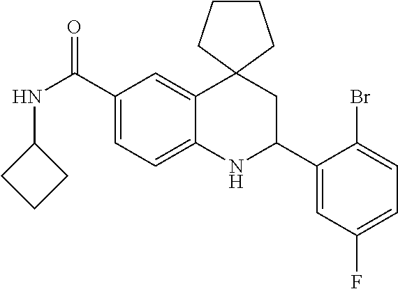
C1(C(NC2CCC2)=O)=CC=C2C(=C1)C1(CC(C3=CC(F)=CC=C3Br)N2)CCCC1
